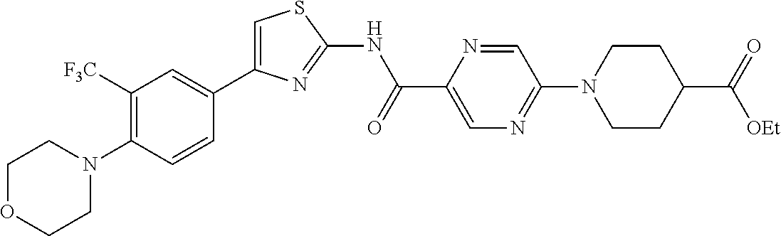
C1([F3C])=C(N2CCOCC2)C=CC(C2=CSC(NC(C3=CN=C(N4CCC(C(=O)[OEt])CC4)C=N3)=O)=N2)=C1
